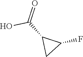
OC(=O)C1C(F)C1
